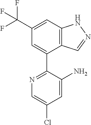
C12=C(C=C(C(F)(F)F)C=C1C1=NC=C(Cl)C=C1N)NN=C2
